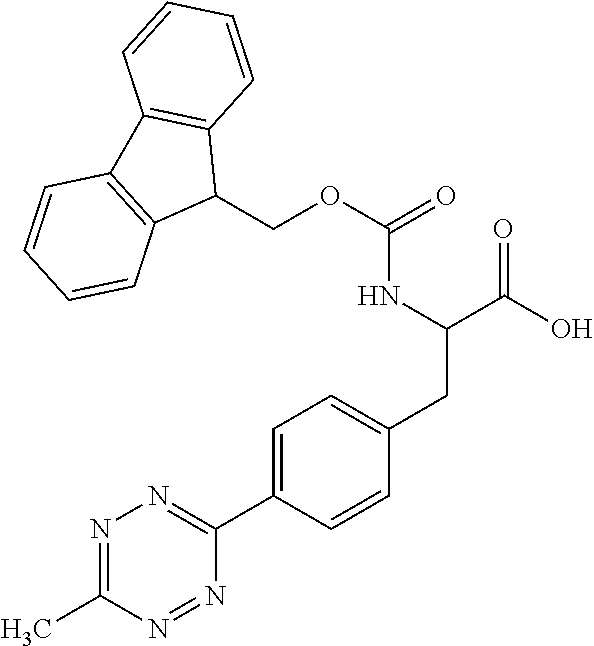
N1=C(C)N=NC(C2=CC=C(CC(C(O)=O)NC(=O)OCC3C4=C(C5=C3C=CC=C5)C=CC=C4)C=C2)=N1
